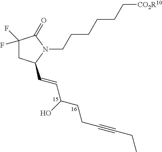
C1(F)(F)CC(C=CC(CCC#CCC)O)N(CCCCCC[CO2R10])C1=O
